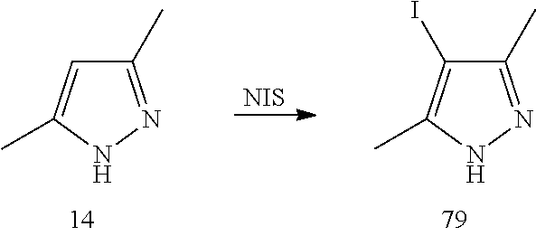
[NIS].C1(C)=NNC(C)=C1.C1(C)=NNC(C)=C1I
